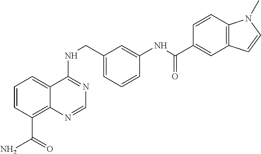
C1=CC(C(N)=O)=C2C(=C1)C(NCC1=CC=CC(NC(=O)C3=CC4=C(C=C3)N(C)C=C4)=C1)=NC=N2
